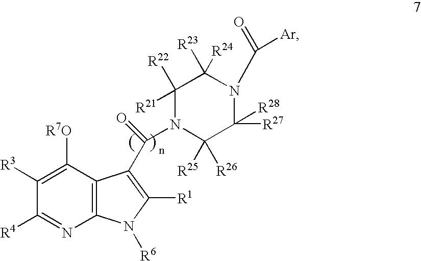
C1([R3])=C([R7O])C2=C(N=C1[R4])N([R6])C([R1])=C2C(N1C([R22])([R21])C([R24])([R23])N(C([Ar])=O)C([R27])([R28])C1([R25])[R26])=O
